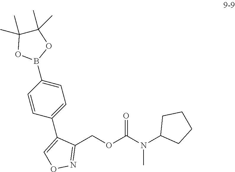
C1(COC(N(C2CCCC2)C)=O)=NOC=C1C1=CC=C(B2OC(C)(C)C(C)(C)O2)C=C1
